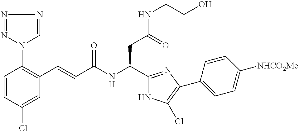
C1=CC(Cl)=CC(C=CC(NC(C2=NC(C3=CC=C([NHCO2Me])C=C3)=C(Cl)N2)CC(NCCO)=O)=O)=C1N1N=NN=C1
